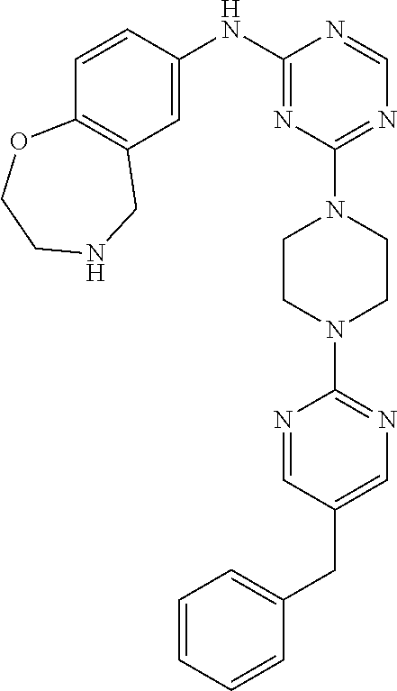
C1=CC=CC=C1CC1=CN=C(N2CCN(C3=NC=NC(NC4=CC5=C(C=C4)OCCNC5)=N3)CC2)N=C1
